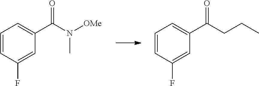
C1=CC(F)=CC(C(CCC)=O)=C1.C1=CC(F)=CC(C(N([OMe])C)=O)=C1
